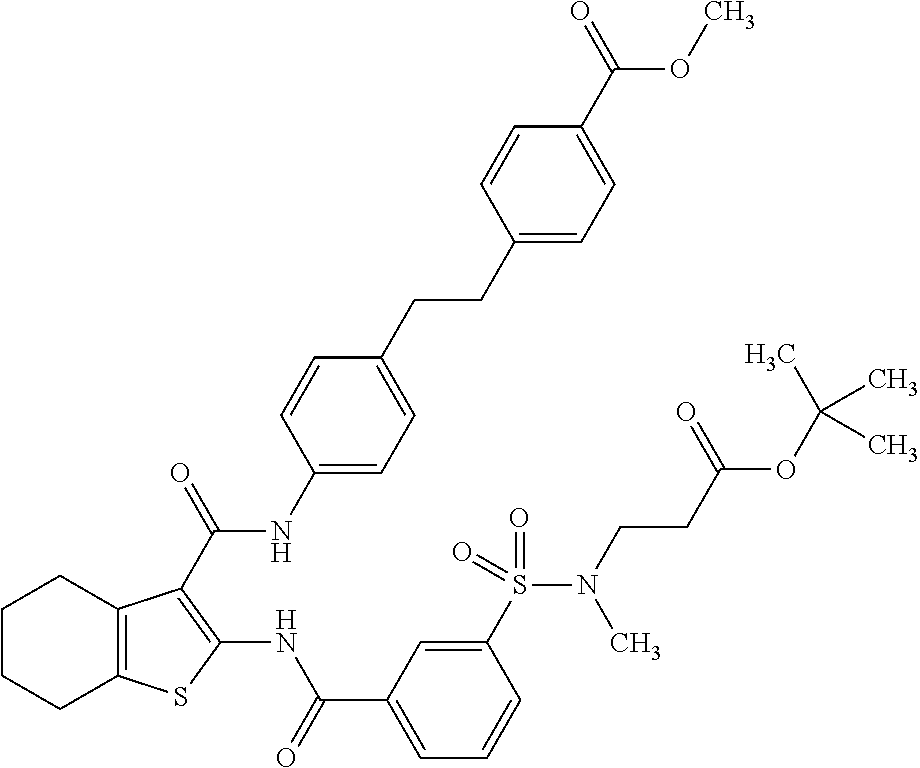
C1CCC2=C(C1)C(C(=O)NC1=CC=C(CCC3=CC=C(C(=O)OC)C=C3)C=C1)=C(NC(C1=CC=CC(S(N(CCC(OC(C)(C)C)=O)C)(=O)=O)=C1)=O)S2
